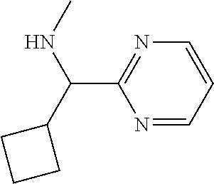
N1=CC=CN=C1C(C1CCC1)NC
